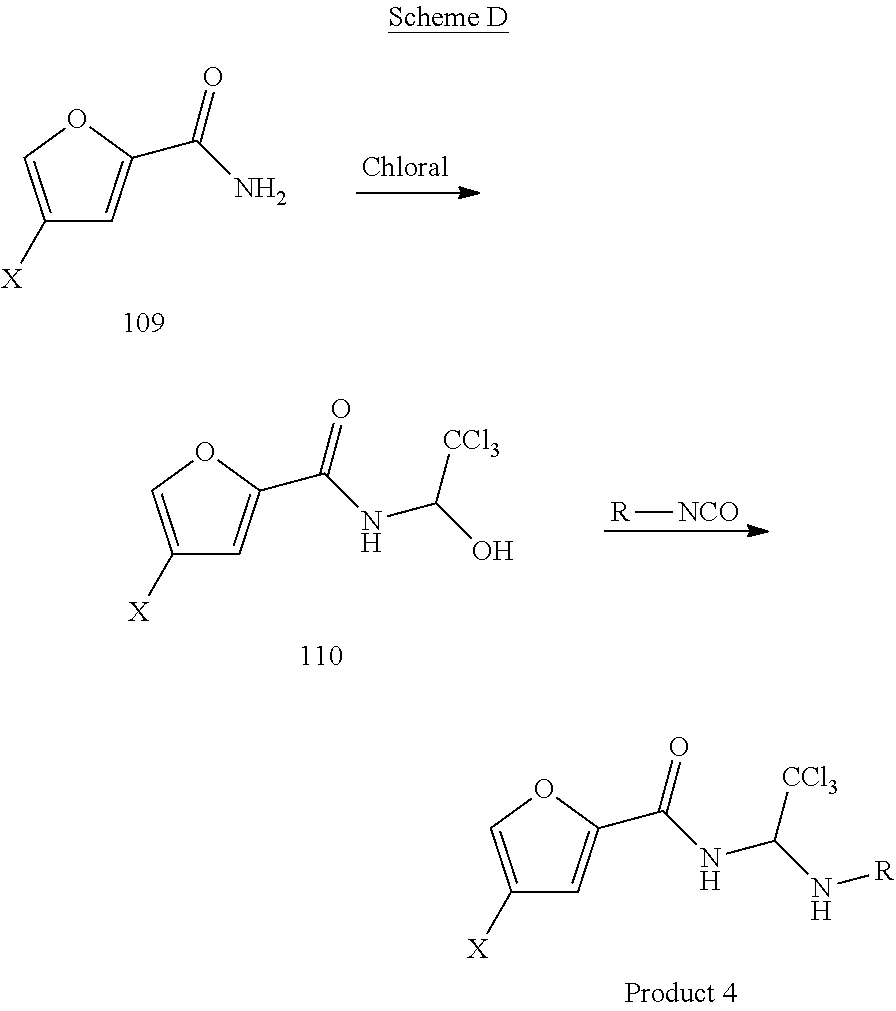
C1([X])=COC(C(NC(N[R])[CCl3])=O)=C1.C1([X])=COC(C(N)=O)=C1.C1([X])=COC(C(NC(O)[CCl3])=O)=C1.[R][NCO]
